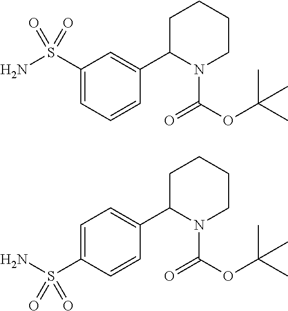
C1=C(S(N)(=O)=O)C=C(C2CCCCN2C(OC(C)(C)C)=O)C=C1.C1=CC(C2CCCCN2C(OC(C)(C)C)=O)=CC=C1S(N)(=O)=O
